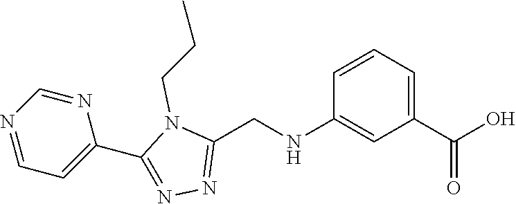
OC(C1=CC=CC(NCC2=NN=C(C3=CC=NC=N3)N2CCC)=C1)=O
